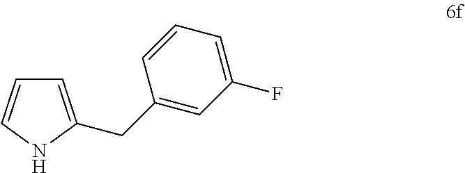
C1=C(CC2=CC(F)=CC=C2)NC=C1
